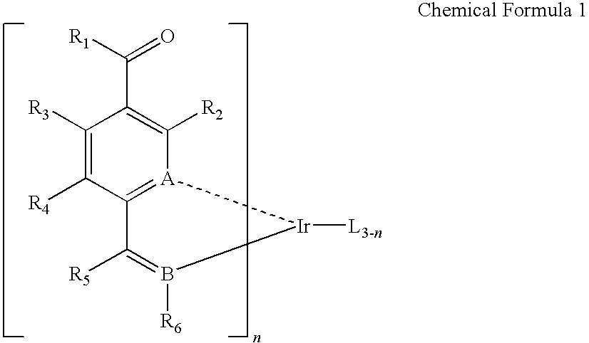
C1([R3])=C([R4])C2=[A](C([R2])=C1C([R1])=O)[Ir]([L3-n])B([R6])=C2[R5]
